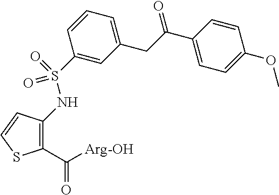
C1(C([Arg-OH])=O)=C(NS(=O)(=O)C2=CC(CC(C3=CC=C(OC)C=C3)=O)=CC=C2)C=CS1
